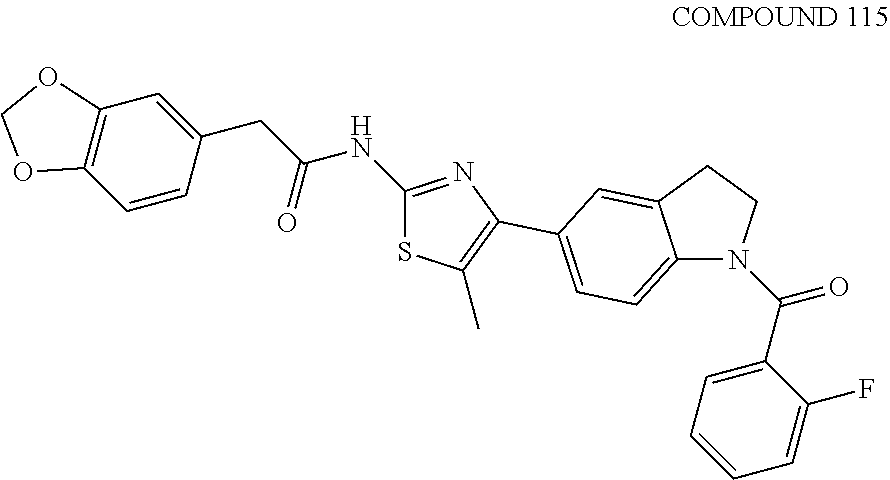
C1(C(=O)N2C3=CC=C(C4=C(C)SC(NC(CC5=CC6=C(C=C5)OCO6)=O)=N4)C=C3CC2)=CC=CC=C1F
